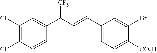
C1(C(C=CC2=CC=C([CO2H])C(Br)=C2)[CF3])=CC(Cl)=C(Cl)C=C1
